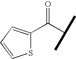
S1C=CC=C1C(C(C)C)=O
